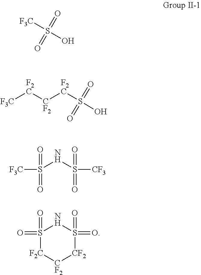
S(=O)(=O)([F3C])O.O=S(=O)(O)[F2C][CF2][F2C][F3C].[F3C]S(NS([CF3])(=O)=O)(=O)=O.O=S1(=O)NS(=O)(=O)[CF2][CF2][F2C]1
